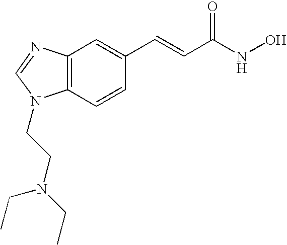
C12=C(C=CC(C=CC(=O)NO)=C1)N(CCN(CC)CC)C=N2
